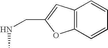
C12=C(C=CC=C1)OC(CNC)=C2
